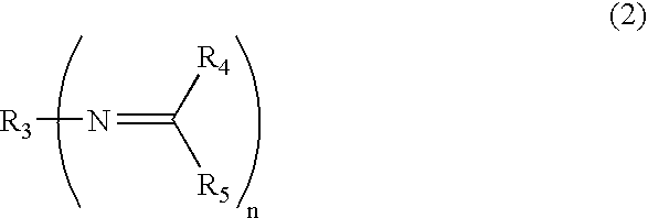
[R3]N=C([R5])[R4]
